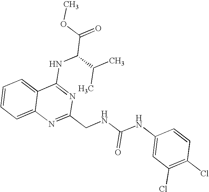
C12=CC=CC=C1N=C(CNC(NC1=CC(Cl)=C(Cl)C=C1)=O)N=C2NC(C(=O)OC)C(C)C
